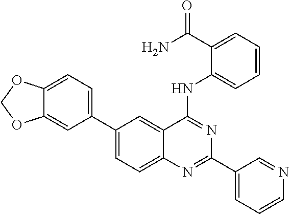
C1(C2=CC=C3C(=C2)OCO3)=CC=C2C(=C1)C(NC1=CC=CC=C1C(N)=O)=NC(C1=CC=CN=C1)=N2
